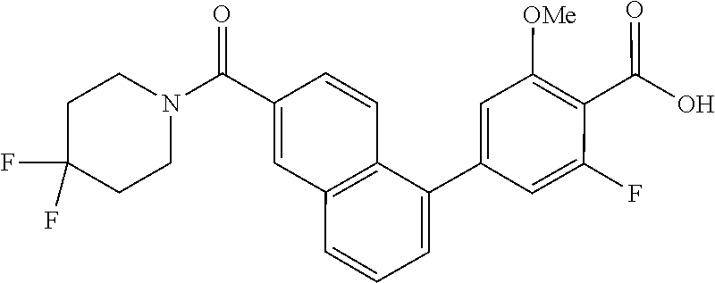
C1(C2=CC=CC3=C2C=CC(C(N2CCC(F)(F)CC2)=O)=C3)=CC([OMe])=C(C(O)=O)C(F)=C1
